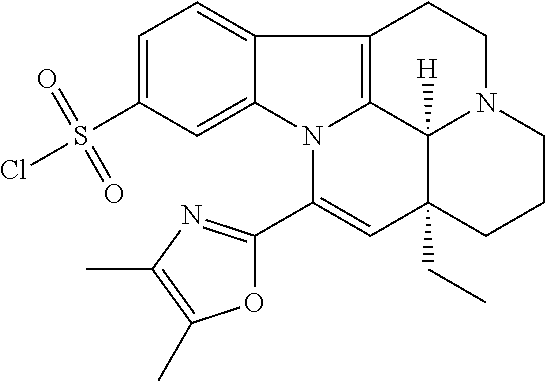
C1=C(S(Cl)(=O)=O)C=C2C(=C1)C1=C3N2C(C2=NC(C)=C(C)O2)=CC2(CC)C3([H])N(CC1)CCC2
